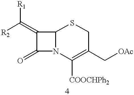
C12N(C([COOCHPh2])=C(C[OAc])CS1)C(=O)C2=C([R1])[R2]
